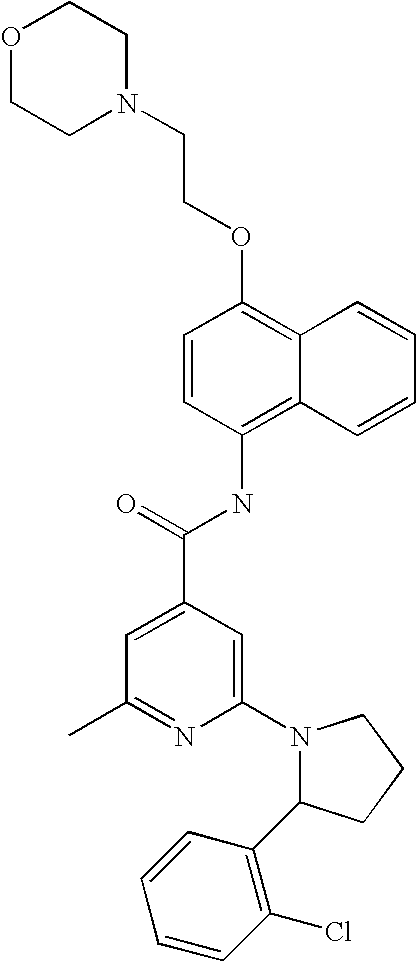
O1CCN(CCOC2=C3C(=C(NC(C4=CC(C)=NC(N5C(C6=C(Cl)C=CC=C6)CCC5)=C4)=O)C=C2)C=CC=C3)CC1
